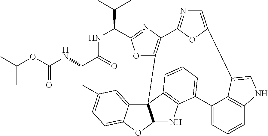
CC(OC(=O)NC1CC2=CC=C3C(=C2)C24C(O3)NC3=C2C=CC=C3C2=CC=CC3=C2C(=CN3)C2=CN=C(C3=C4OC(=N3)C(C(C)C)NC1=O)O2)C
